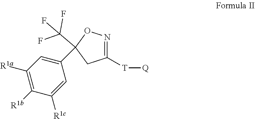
C1([T][Q])=NOC(C2=CC([R1a])=C([R1b])C([R1c])=C2)(C(F)(F)F)C1
